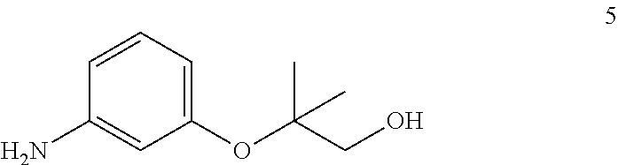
C1(N)=CC(OC(CO)(C)C)=CC=C1
